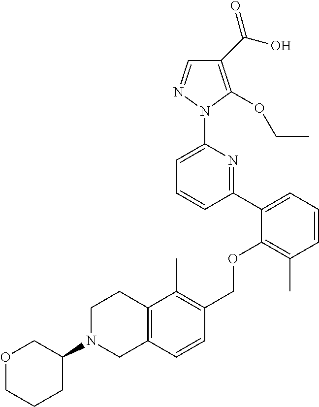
C1(C(O)=O)=C(OCC)N(C2=CC=CC(C3=CC=CC(C)=C3OCC3=C(C)C4=C(C=C3)CN(C3COCCC3)CC4)=N2)N=C1
